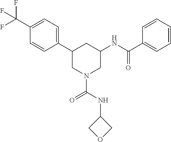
C1(C(F)(F)F)=CC=C(C2CN(C(NC3COC3)=O)CC(NC(C3=CC=CC=C3)=O)C2)C=C1
